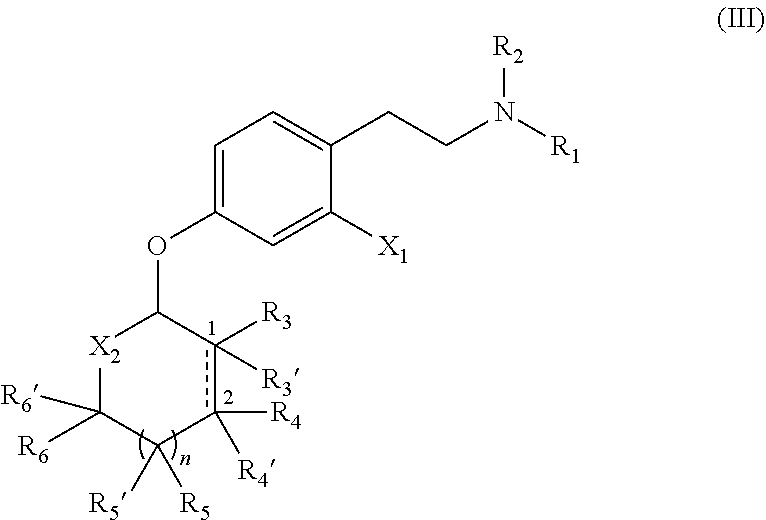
[R1]N(CCC1=CC=C(OC2[X2]C([R6])([R6])C([R5])([R5])c([R4])([R4])c2([R3])[R3])C=C1[X1])[R2]
